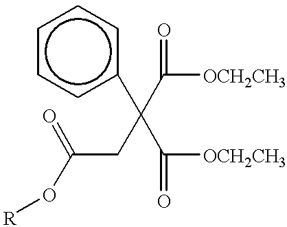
C(C([OCH2CH3])=O)(C([OCH2CH3])=O)(CC(O[R])=O)c1ccccc1
